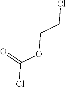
ClCCOC(Cl)=O
